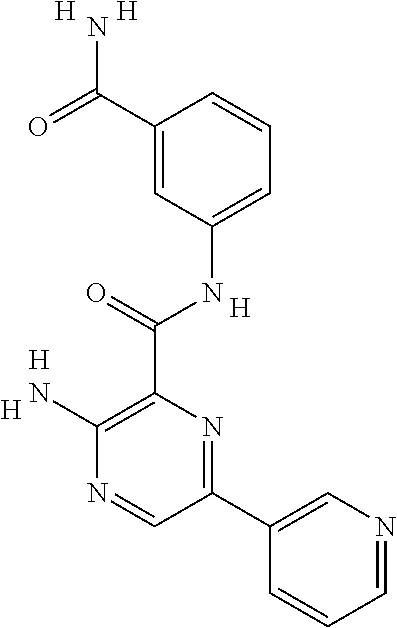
C1(N)=C(C(NC2=CC=CC(C(=O)N)=C2)=O)N=C(C2=CN=CC=C2)C=N1.[H].[H].[H].[H].[H]
